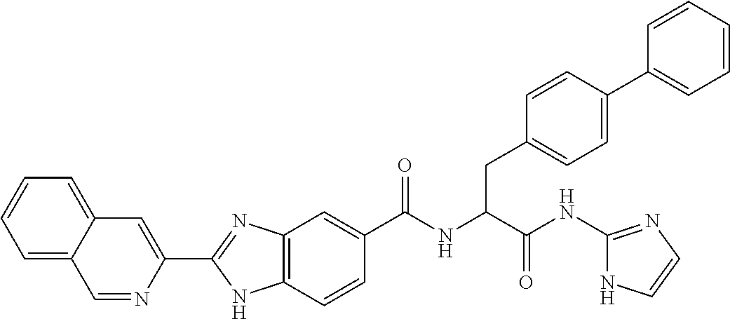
C1=NC(C2=NC3=C(N2)C=CC(C(NC(C(NC2=NC=CN2)=O)CC2=CC=C(C4=CC=CC=C4)C=C2)=O)=C3)=CC2=CC=CC=C12
